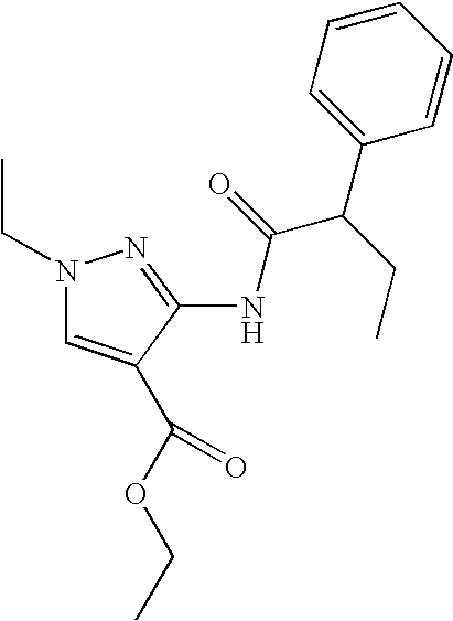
N1(CC)C=C(C(OCC)=O)C(NC(C(CC)C2=CC=CC=C2)=O)=N1
